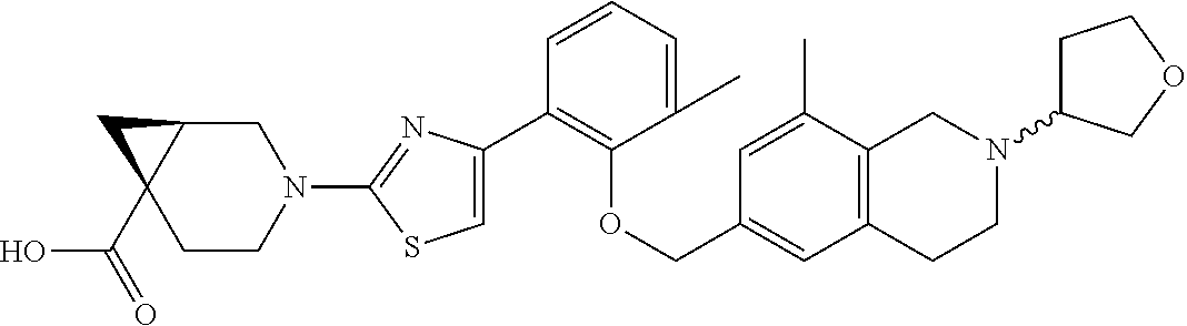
C1(C2=CSC(N3CC4C(C(=O)O)(CC3)C4)=N2)=C(OCC2=CC3=C(C(C)=C2)CN(C2CCOC2)CC3)C(C)=CC=C1
